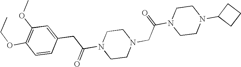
N1(C(=O)CC2=CC(OC)=C(OCC)C=C2)CCN(CC(N2CCN(C3CCC3)CC2)=O)CC1
